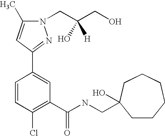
N1(CC(CO)([H])O)C(C)=CC(C2=CC(C(NCC3(O)CCCCCC3)=O)=C(Cl)C=C2)=N1
